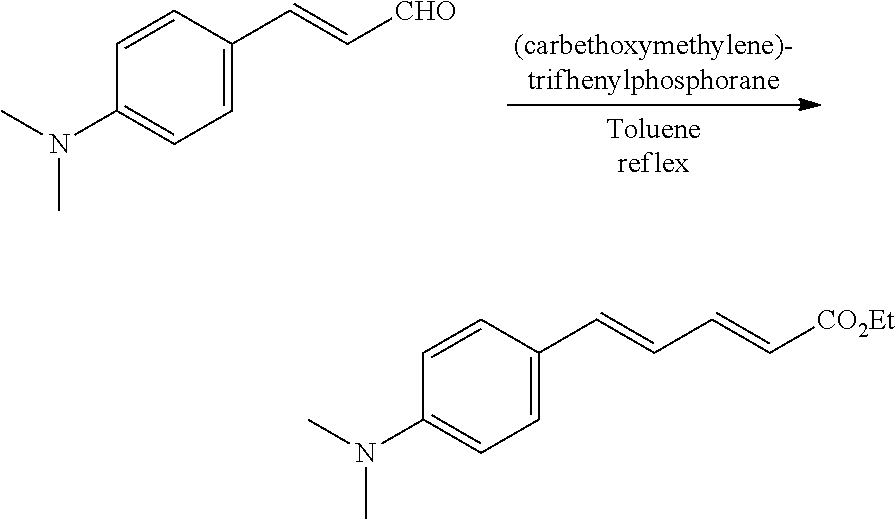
C1=C(C=C[CHO])C=CC(N(C)C)=C1.C1=C(C=CC=C[CO2Et])C=CC(N(C)C)=C1
